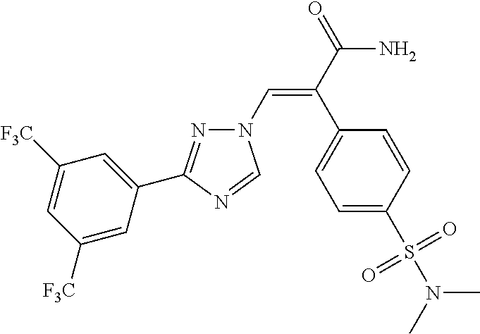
N1(C=C(C(=O)N)C2=CC=C(S(N(C)C)(=O)=O)C=C2)N=C(C2=CC([F3C])=CC([F3C])=C2)N=C1
